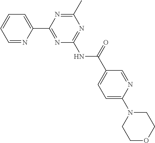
C1=NC(C2=NC(NC(C3=CC=C(N4CCOCC4)N=C3)=O)=NC(C)=N2)=CC=C1
